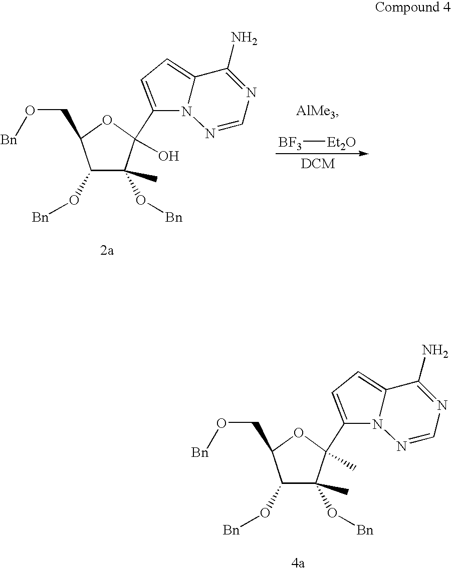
C1(O[Bn])C(C)(O[Bn])C(C)(C2=CC=C3N2N=CN=C3N)OC1CO[Bn].C1(O[Bn])C(C)(O[Bn])C(O)(C2=CC=C3N2N=CN=C3N)OC1CO[Bn].[BF3][Et2O]
